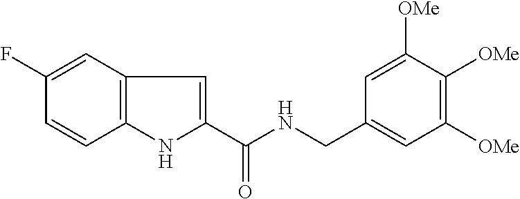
C1(F)=CC2=C(C=C1)NC(C(NCC1=CC([OMe])=C([OMe])C([OMe])=C1)=O)=C2
